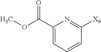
C1(C(OC)=O)=CC=CC([X9])=N1
